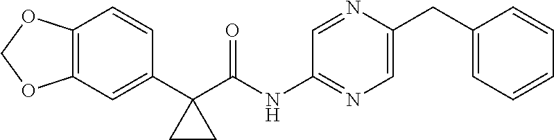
C12=C(C=C(C3(C(=O)NC4=NC=C(CC5=CC=CC=C5)N=C4)CC3)C=C1)OCO2
